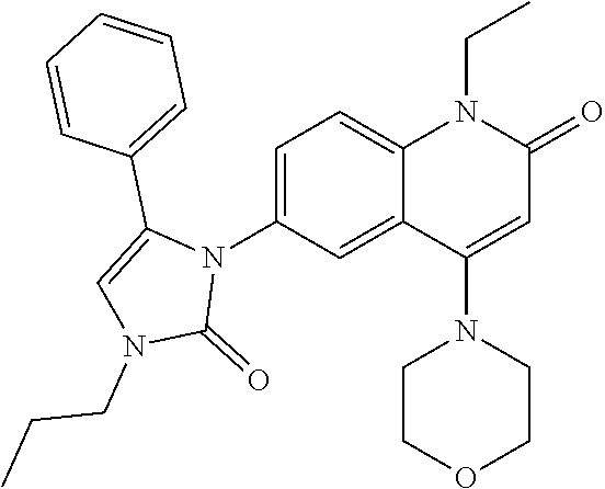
N1(C2=CC=C3C(=C2)C(N2CCOCC2)=CC(=O)N3CC)C(C2=CC=CC=C2)=CN(CCC)C1=O
